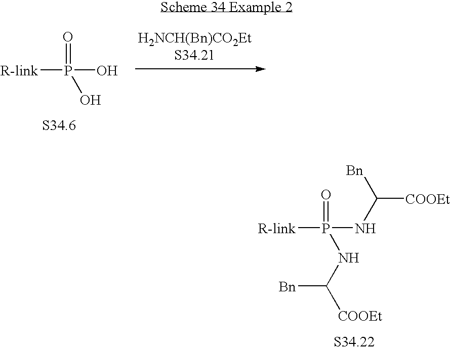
[R-link]P(O)(O)=O.[H2NCH(Bn)CO2EtS34.21].[R-link]P(NC([COOEt])[Bn])(NC([COOEt])[Bn])=O
